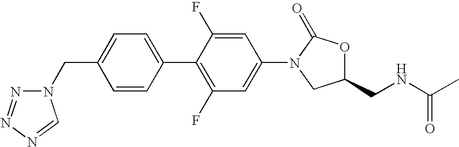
C1(CN2N=NN=C2)=CC=C(C2=C(F)C=C(N3CC(CNC(C)=O)OC3=O)C=C2F)C=C1
